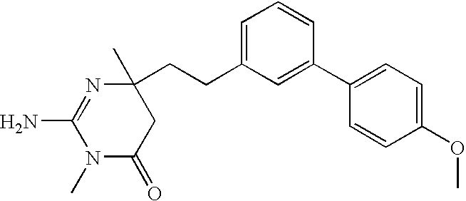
N1(C)C(=O)CC(C)(CCC2=CC=CC(C3=CC=C(OC)C=C3)=C2)N=C1N
